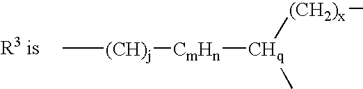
C[(CH)j][CmHn][CHq]([(CH2)x]C)C
